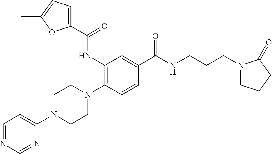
C1=NC=NC(N2CCN(C3=C(NC(C4=CC=C(C)O4)=O)C=C(C(NCCCN4CCCC4=O)=O)C=C3)CC2)=C1C
